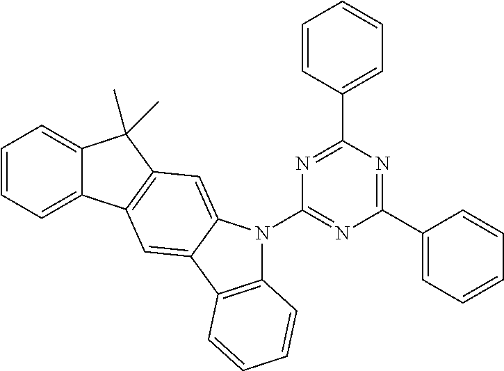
C1=CC(C2=NC(N3C4=C(C5=CC6=C(C=C35)C(C)(C)C3=CC=CC=C63)C=CC=C4)=NC(C3=CC=CC=C3)=N2)=CC=C1
